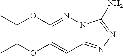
C1(OCC)=NN2C(=NN=C2N)C=C1OCC
